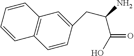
C1=CC(CC(N)C(=O)O)=CC2=C1C=CC=C2
